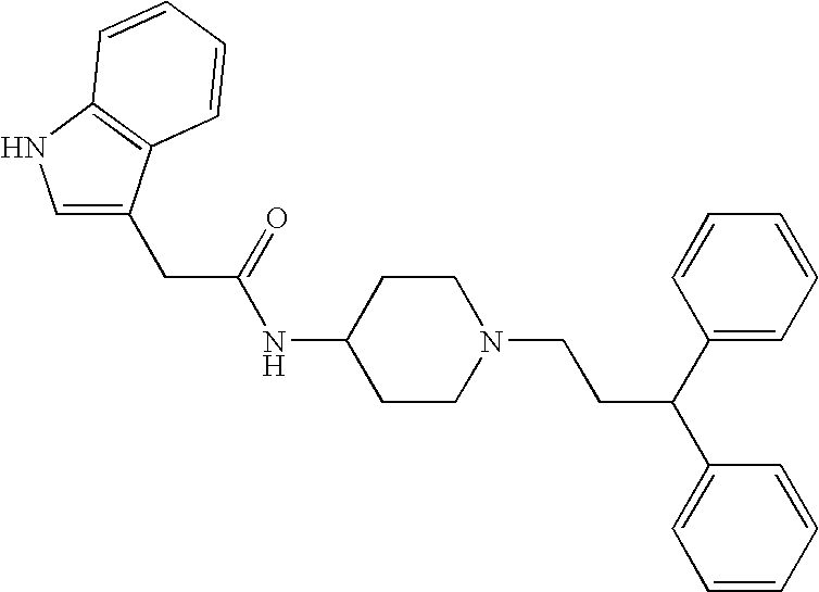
C1CC(NC(=O)CC2=CNC3=C2C=CC=C3)CCN1CCC(C1=CC=CC=C1)C1=CC=CC=C1
